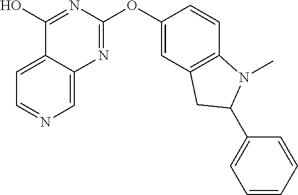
C1=C2C(=CN=C1)N=C(OC1=CC3=C(C=C1)N(C)C(C1=CC=CC=C1)C3)N=C2O
